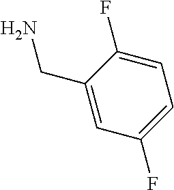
C1=C(F)C(CN)=CC(F)=C1
